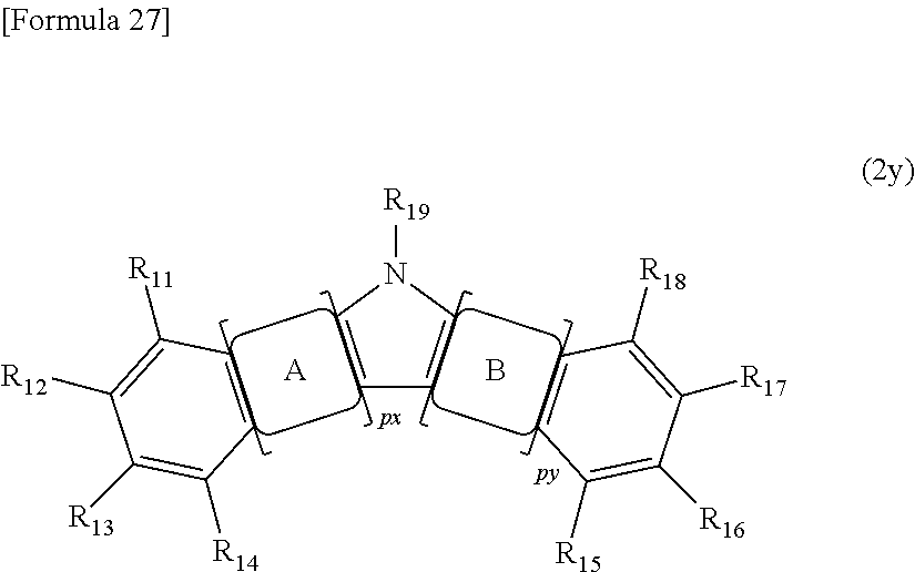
C1=CN([R19])C=C1.C1=CC([R11])=C([R12])C([R13])=C1[R14].C1=CC([R18])=C([R17])C([R16])=C1[R15].[A].B
